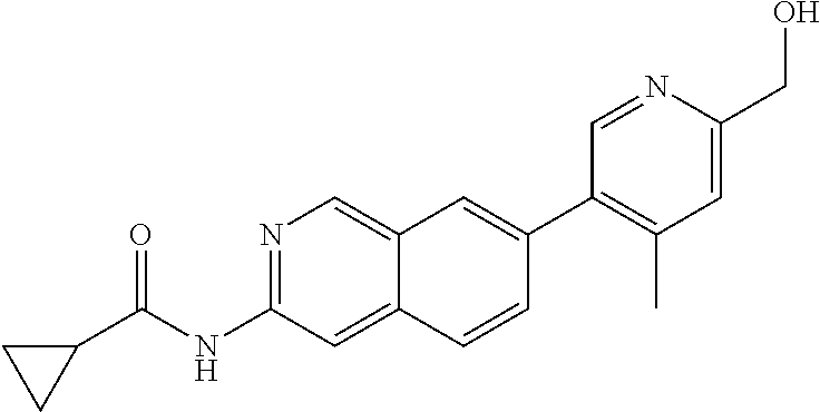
N1=C(NC(C2CC2)=O)C=C2C(=C1)C=C(C1=C(C)C=C(CO)N=C1)C=C2
